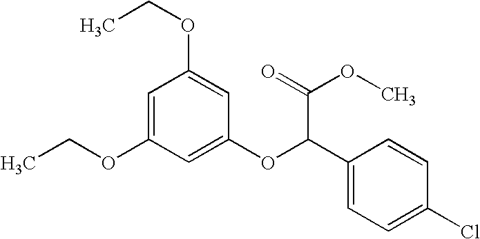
C1=C(OCC)C=C(OC(C2=CC=C(Cl)C=C2)C(=O)OC)C=C1OCC
